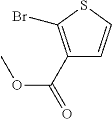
C1(C(OC)=O)=C(Br)SC=C1
